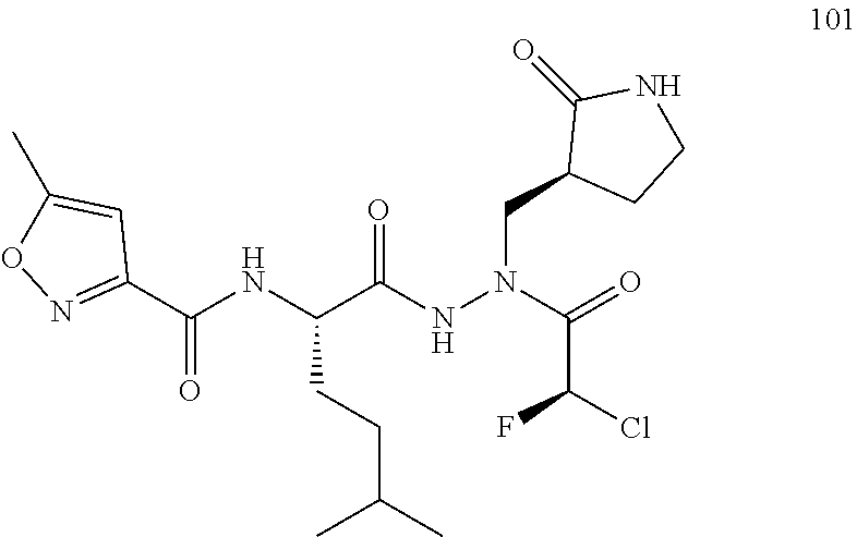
C(C(NN(CC1CCNC1=O)C(=O)C(Cl)F)=O)(NC(C1=NOC(C)=C1)=O)CCC(C)C
